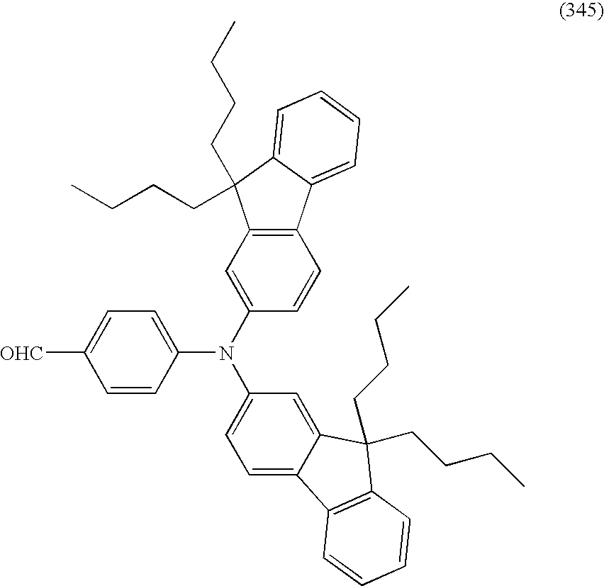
[OHC]C1=CC=C(N(C2=CC3=C(C=C2)C2=CC=CC=C2C3(CCCC)CCCC)C2=CC=C3C(=C2)C(CCCC)(CCCC)C2=C3C=CC=C2)C=C1
